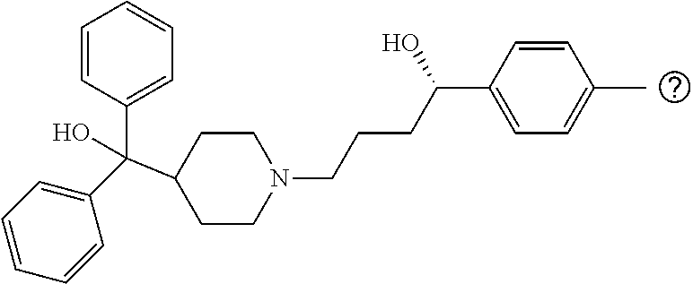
C1(C(C2=CC=CC=C2)(C2CCN(CCCC(C3=CC=C(C)C=C3)O)CC2)O)=CC=CC=C1
